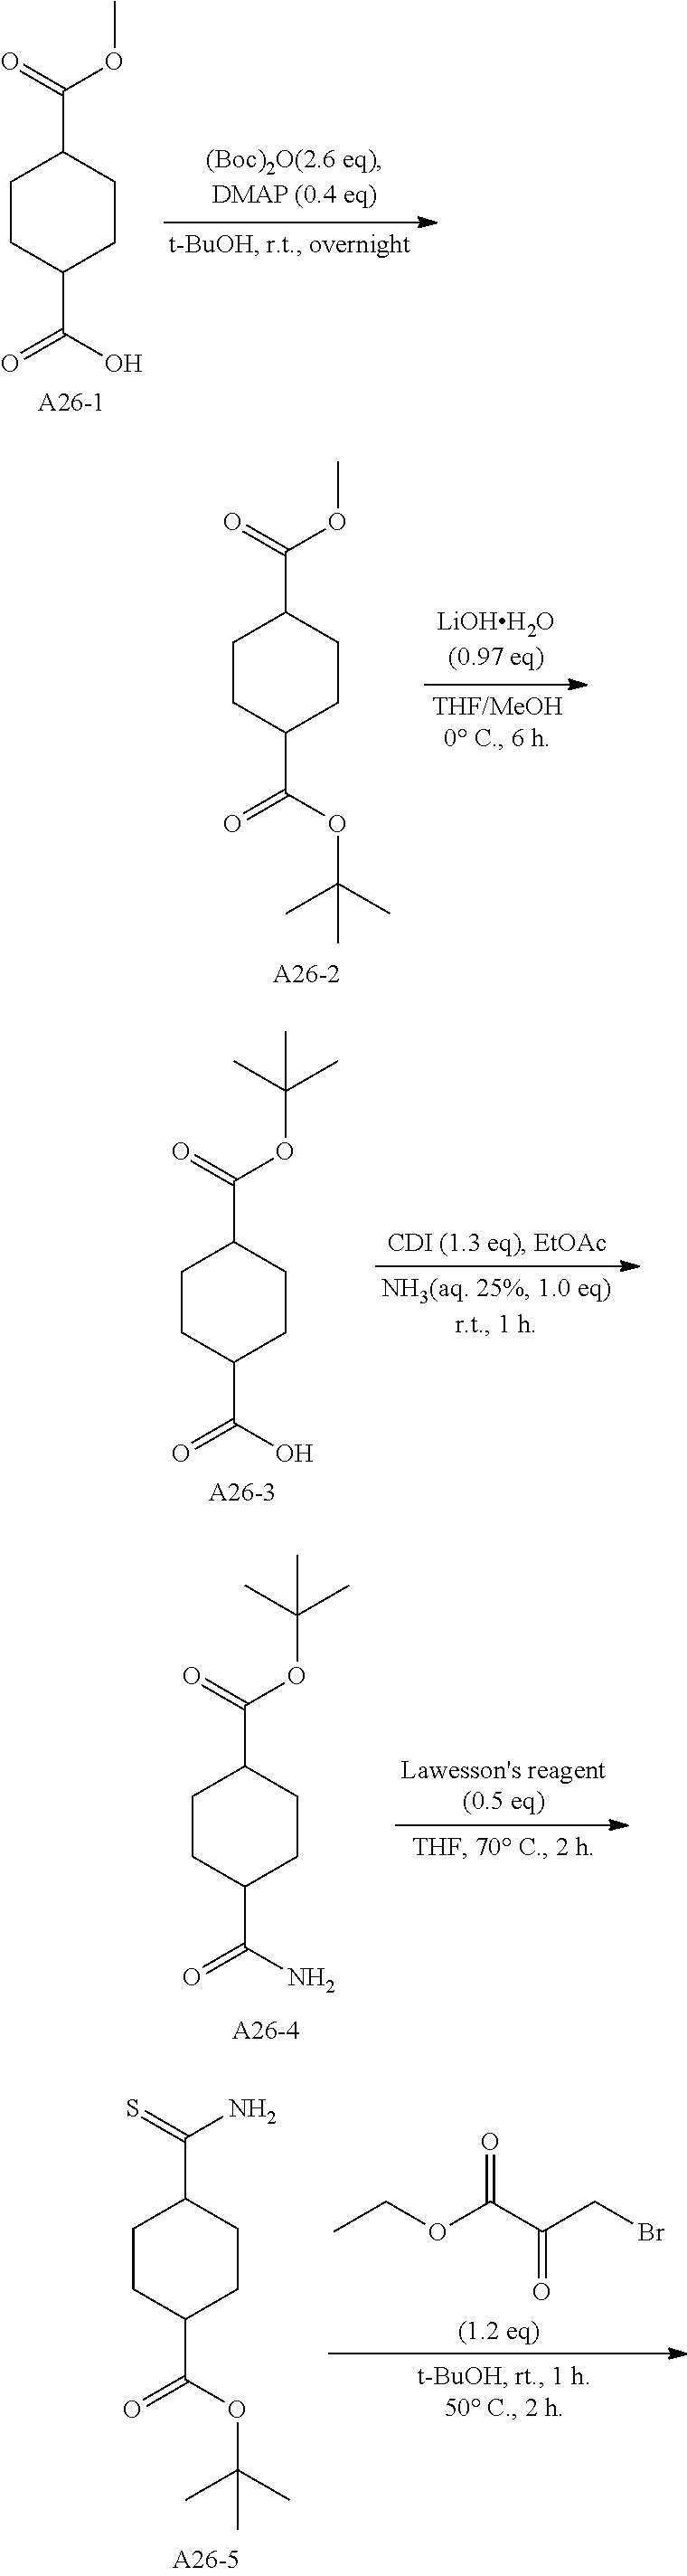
C1CC(C(=O)O)CCC1C(=O)OC.C1CC(C(=O)OC(C)(C)C)CCC1C(=O)OC.C1CC(C(=O)O)CCC1C(=O)OC(C)(C)C.C1CC(C(=O)N)CCC1C(=O)OC(C)(C)C.CCOC(C(CBr)=O)=O.C1CC(C(=O)OC(C)(C)C)CCC1C(=S)N
